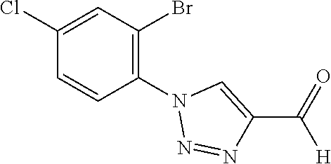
C1(N2N=NC(C([H])=O)=C2)=C(Br)C=C(Cl)C=C1
